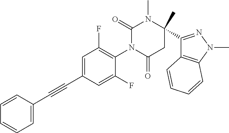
C1=CC=CC=C1C#CC1=CC(F)=C(N2C(=O)CC(C)(C3=NN(C)C4=C3C=CC=C4)N(C)C2=O)C(F)=C1
